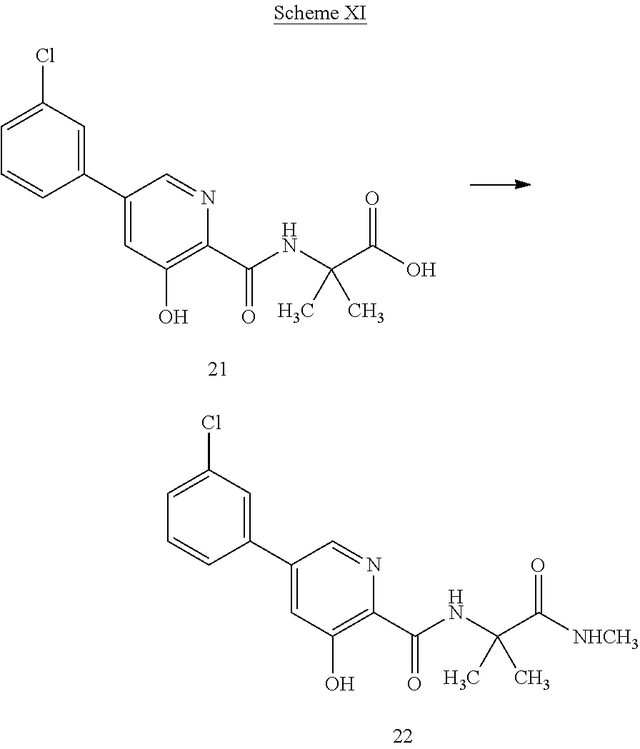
C1(C2=CC(O)=C(C(NC(C(O)=O)(C)C)=O)N=C2)=CC(Cl)=CC=C1.C1(C2=CC(O)=C(C(NC(C([NHCH3])=O)(C)C)=O)N=C2)=CC(Cl)=CC=C1
